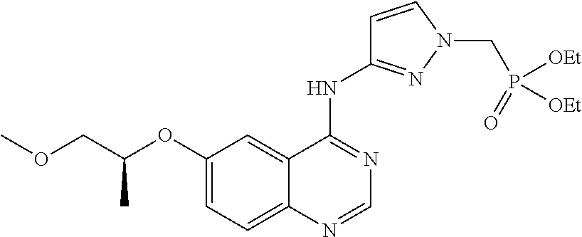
C1(OC(COC)C)=CC=C2C(=C1)C(NC1=NN(CP(=O)([OEt])[OEt])C=C1)=NC=N2
